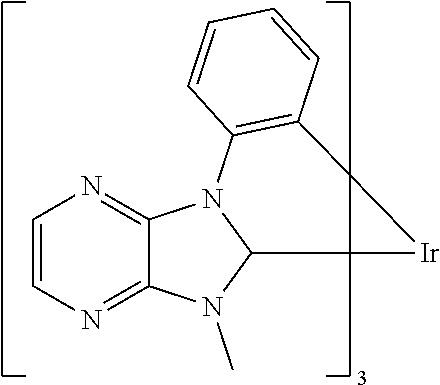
C1=CN=C2C(=N1)N1C(N2C)[Ir]C2=C1C=CC=C2
